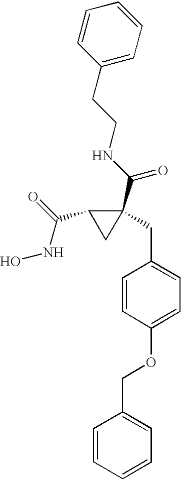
C(C1CC1(C(=O)NCCC1=CC=CC=C1)CC1=CC=C(OCC2=CC=CC=C2)C=C1)(NO)=O
